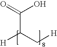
C(C(C[H])[H])(=O)O
